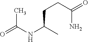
C(C(C)NC(=O)C)CC(N)=O
